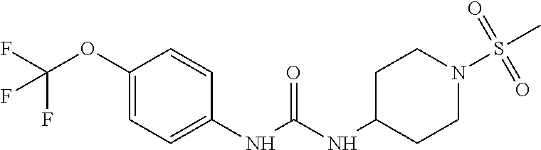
C1(OC(F)(F)F)=CC=C(NC(NC2CCN(S(C)(=O)=O)CC2)=O)C=C1
